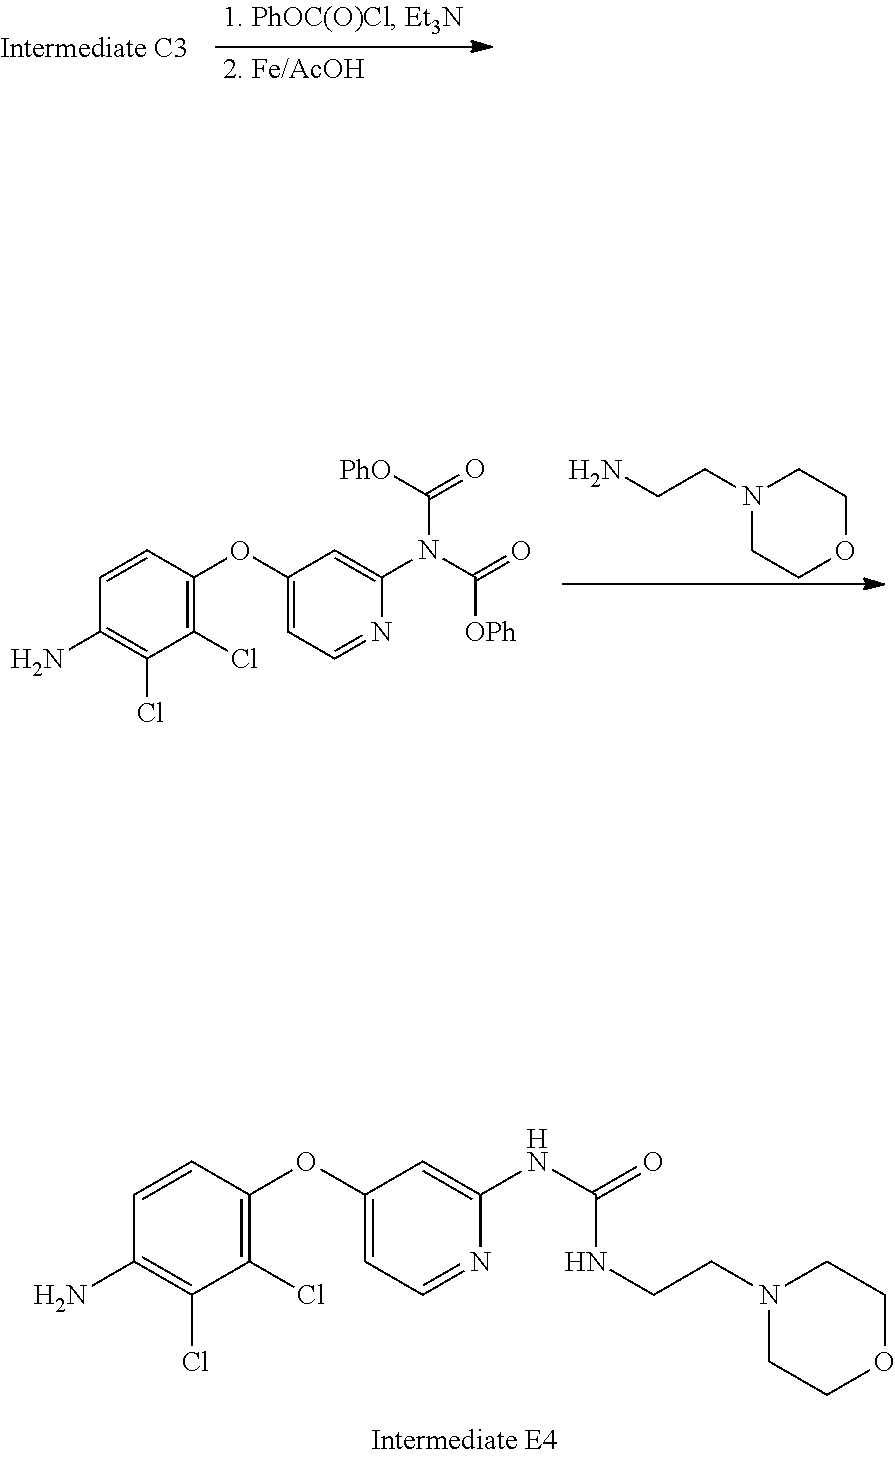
C1(Cl)=C(OC2=CC=NC(NC(=O)NCCN3CCOCC3)=C2)C=CC(N)=C1Cl.N1(CCN)CCOCC1.C1(Cl)=C(OC2=CC=NC(N(C(=O)[OPh])C([PhO])=O)=C2)C=CC(N)=C1Cl
